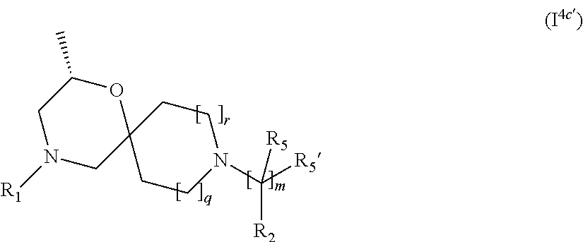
C1N([R1])CC2(OC1C)CCN(C([R5])([R2])[R5])CC2
